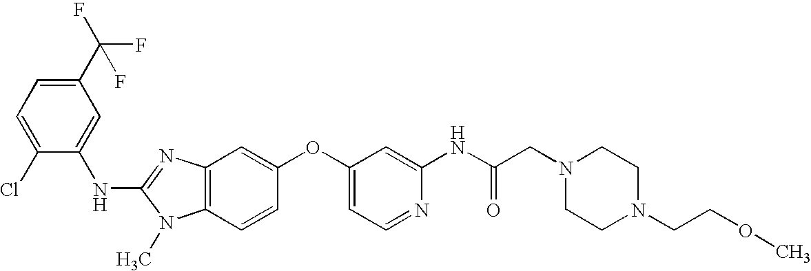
C1(C(F)(F)F)=CC=C(Cl)C(NC2=NC3=C(N2C)C=CC(OC2=CC=NC(NC(CN4CCN(CCOC)CC4)=O)=C2)=C3)=C1
